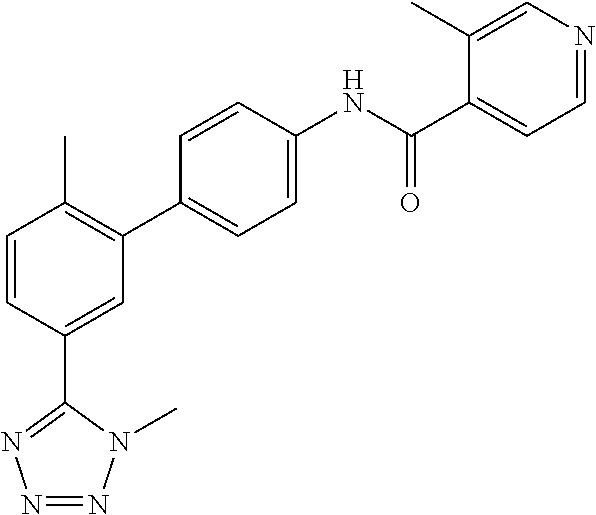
C1=CC(C2=NN=NN2C)=CC(C2=CC=C(NC(C3=CC=NC=C3C)=O)C=C2)=C1C
